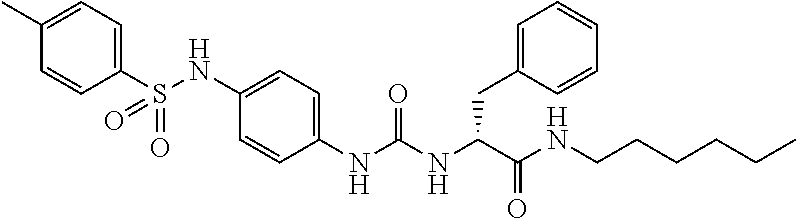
C1(C)=CC=C(S(NC2=CC=C(NC(NC(C(NCCCCCC)=O)CC3=CC=CC=C3)=O)C=C2)(=O)=O)C=C1
